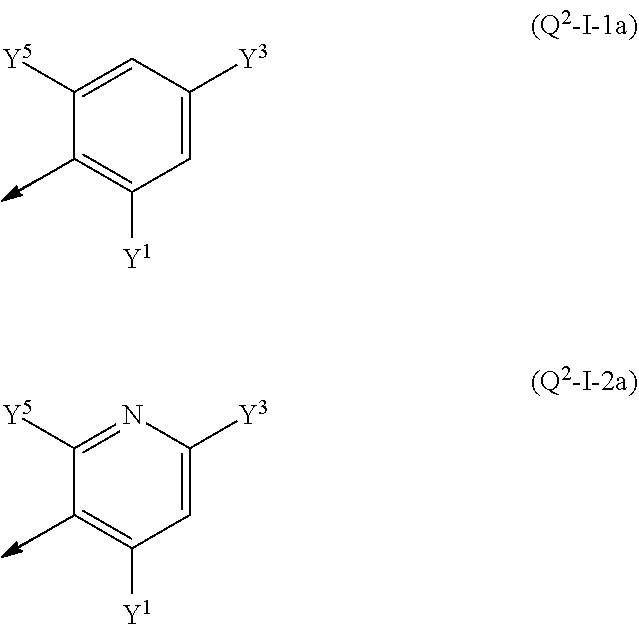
C1([Y5])=CC([Y3])=CC([Y1])=C1.C1([Y5])=NC([Y3])=CC([Y1])=C1
